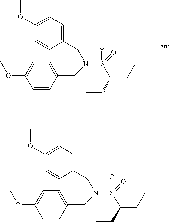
C1=CC(CN(S(C(CC=C)CC)(=O)=O)CC2=CC=C(OC)C=C2)=CC=C1OC.C1=CC(CN(S(C(CC=C)CC)(=O)=O)CC2=CC=C(OC)C=C2)=CC=C1OC
